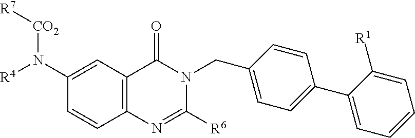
C12=C(C=C(N([R4])[CO2][R7])C=C1)C(=O)N(CC1=CC=C(C3=CC=CC=C3[R1])C=C1)C([R6])=N2
